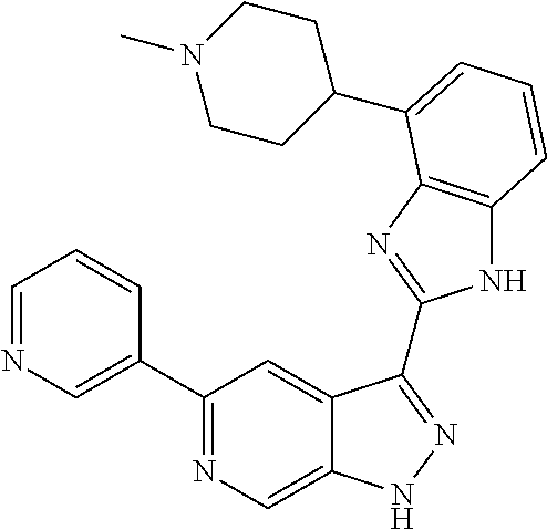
C1(C2=NC=C3C(=C2)C(C2=NC4=C(N2)C=CC=C4C2CCN(C)CC2)=NN3)=CN=CC=C1
